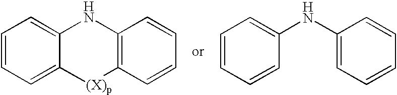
C1=CC=C2C(=C1)NC1=C(C=CC=C1)[(X)p]2.C1=CC=CC(NC2=CC=CC=C2)=C1
